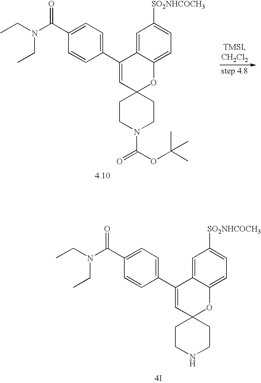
C1=C2C(=CC=C1[SO2NHCOCH3])OC1(C=C2C2=CC=C(C(N(CC)CC)=O)C=C2)CCNCC1.[4I].C1=C2C(=CC=C1[SO2NHCOCH3])OC1(C=C2C2=CC=C(C(N(CC)CC)=O)C=C2)CCN(C(OC(C)(C)C)=O)CC1.[4.10]
